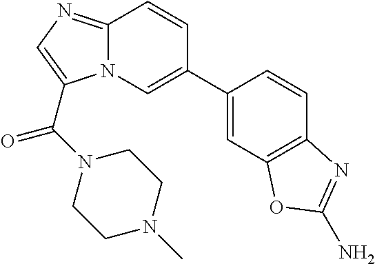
C1=C(C2=CN3C(=NC=C3C(N3CCN(C)CC3)=O)C=C2)C=CC2=C1OC(N)=N2
